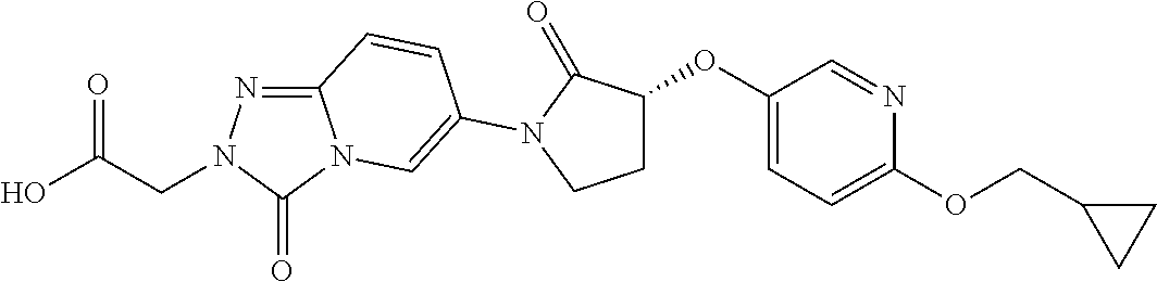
C12=NN(CC(O)=O)C(=O)N1C=C(N1C(=O)C(OC3=CC=C(OCC4CC4)N=C3)CC1)C=C2
